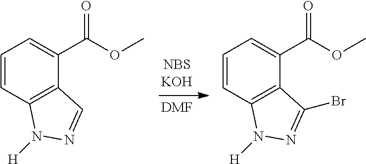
[DMF].C1=CC2=C(C(C(OC)=O)=C1)C(Br)=NN2[H].C1=CC2=C(C(C(OC)=O)=C1)C=NN2[H]
